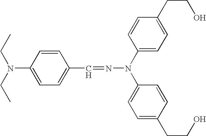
N(N(C1=CC=C(CCO)C=C1)C1=CC=C(CCO)C=C1)=CC1=CC=C(N(CC)CC)C=C1
